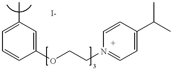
C1=C(C)C=C(OCCN2=CC=C(C(C)C)C=C2)C=C1
